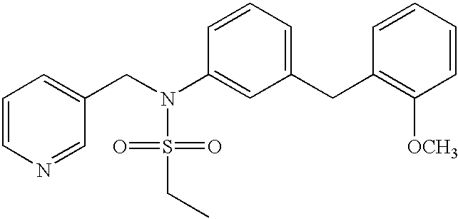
C1=CN=CC(CN(S(=O)(=O)CC)C2=CC(CC3=C([OCH3])C=CC=C3)=CC=C2)=C1
